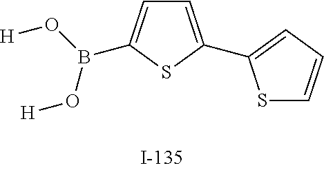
C1=C(C2=CC=CS2)SC(B(O[H])O[H])=C1
